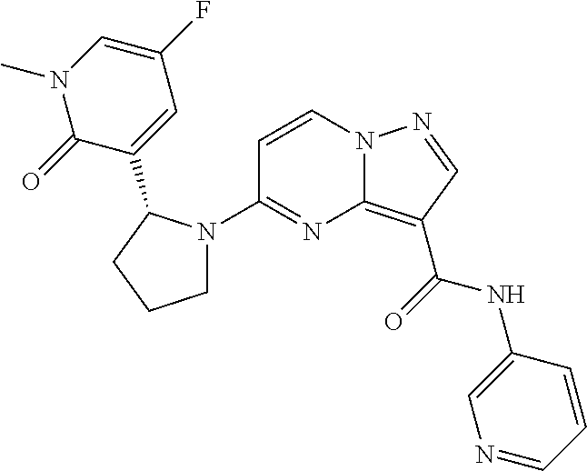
C1(N2CCCC2C2=CC(F)=CN(C)C2=O)=NC2=C(C(=O)NC3=CN=CC=C3)C=NN2C=C1
